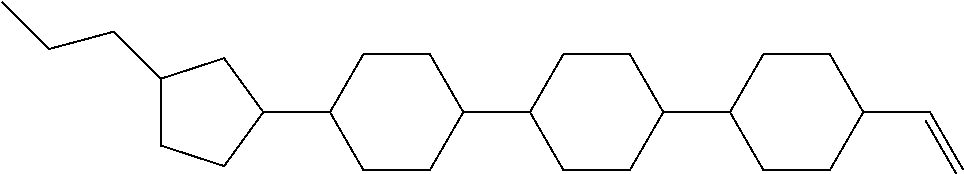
C1(CCC)CCC(C2CCC(C3CCC(C4CCC(C=C)CC4)CC3)CC2)C1
